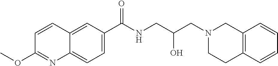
C1=C(C(NCC(CN2CC3=C(CC2)C=CC=C3)O)=O)C=C2C(=C1)N=C(OC)C=C2
